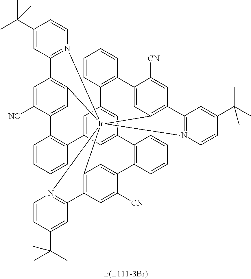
C1=CC2=C(C=C1)C1=CC3=C(C=C1[CN])C1=N(C=CC(C(C)(C)C)=C1)[Ir]3145C3=C(C=C([CN])C(=C3)C3=C(C6=CC(=CC2=C6)C2=C(C=CC=C2)C2=CC1=C(C=C2[NC])C1=N4C=CC(C(C)(C)C)=C1)C=CC=C3)C1=N5C=CC(C(C)(C)C)=C1
